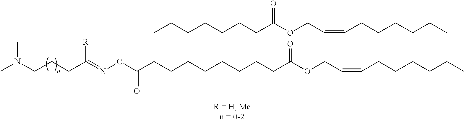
N(CCCC(=NOC(C(CCCCCCCC(OCC=CCCCCCC)=O)CCCCCCCC(OCC=CCCCCCC)=O)=O)[R])(C)C
